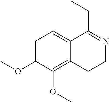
C1=C(OC)C(OC)=C2C(=C1)C(CC)=NCC2
